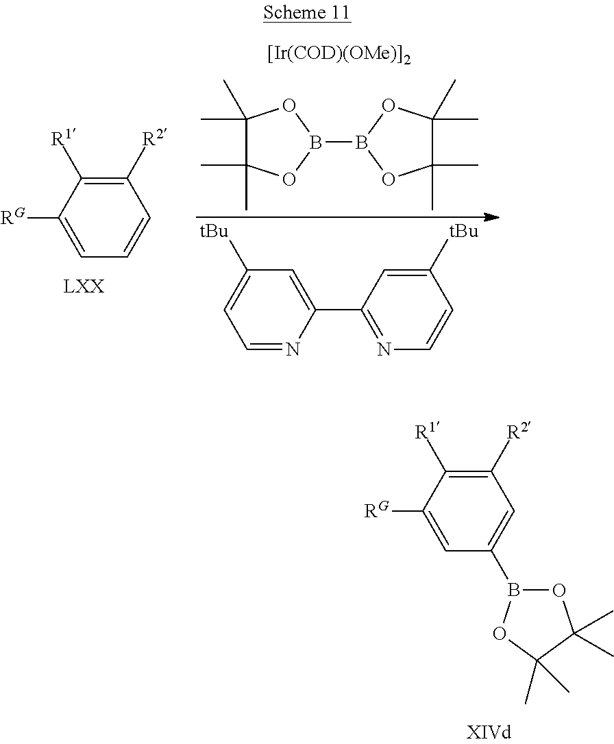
C1([R2])=C([R1])C([RG])=CC=C1.[[Ir(COD)(OMe)]2].C1(C)(C)C(C)(C)OB(B2OC(C)(C)C(C)(C)O2)O1.C1([tBu])=CC(C2=CC([tBu])=CC=N2)=NC=C1.C1([R2])=C([R1])C([RG])=CC(B2OC(C)(C)C(C)(C)O2)=C1
